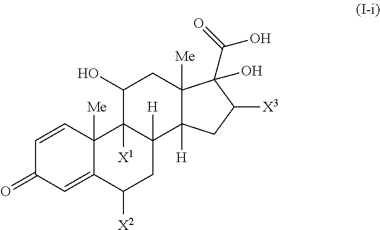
C1=CC2([Me])C(=CC1=O)C([X2])CC1([H])C2([X1])C(O)CC2([Me])C1([H])CC([X3])C2(O)C(O)=O
